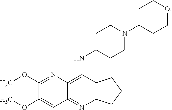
C12=C(N=C3C(=C1NC1CCN(C4CCOCC4)CC1)N=C(OC)C(OC)=C3)CCC2
